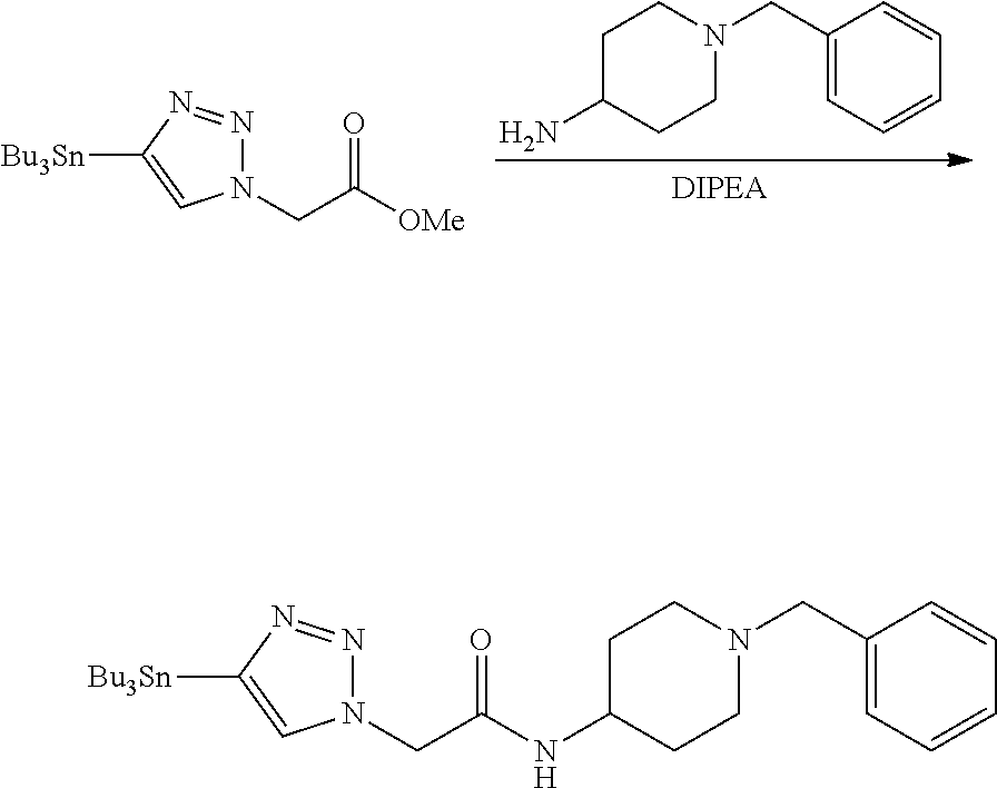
C(C([OMe])=O)N1N=NC([Bu3Sn])=C1.NC1CCN(CC2=CC=CC=C2)CC1.C(C(=O)NC1CCN(CC2=CC=CC=C2)CC1)N1N=NC([Bu3Sn])=C1
